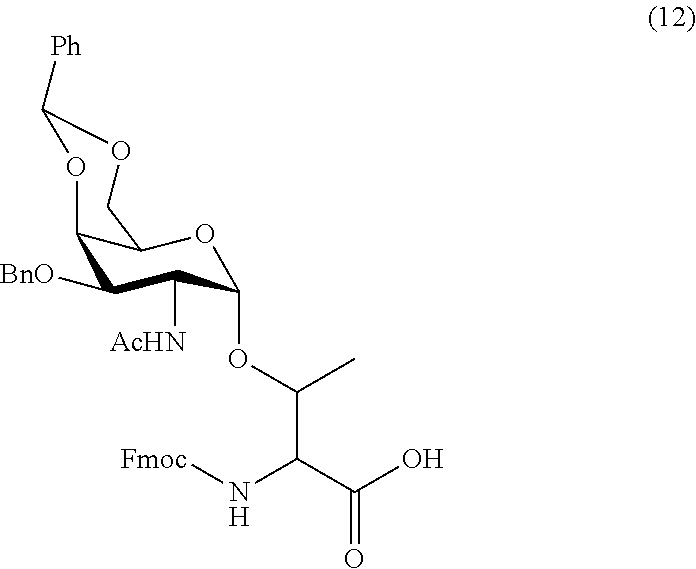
C(C(O)=O)(N[Fmoc])C(OC1C([AcHN])C([BnO])C2C(O1)COC([Ph])O2)C
